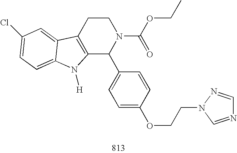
C12=C(CCN(C(OCC)=O)C1C1=CC=C(OCCN3C=NC=N3)C=C1)C1=CC(Cl)=CC=C1N2[H]
